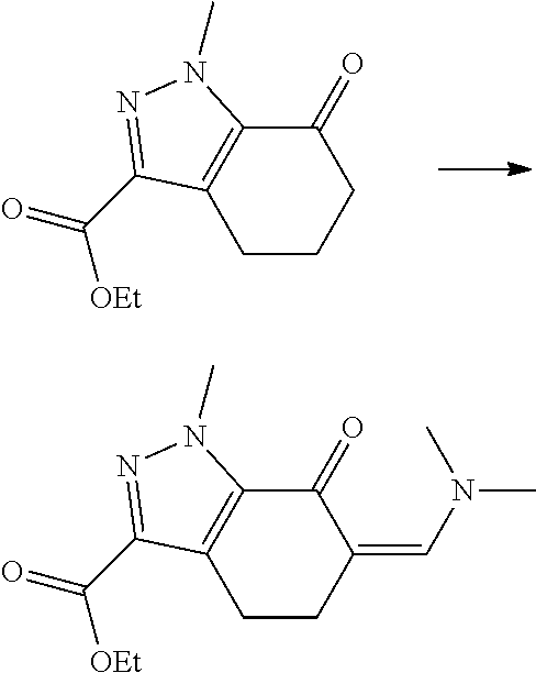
C1CCC(=O)C2=C1C(C(=O)[OEt])=NN2C.C1CC(=CN(C)C)C(=O)C2=C1C(C(=O)[OEt])=NN2C
